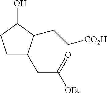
C1CC(O)C(CC[CO2H])C1CC([OEt])=O
